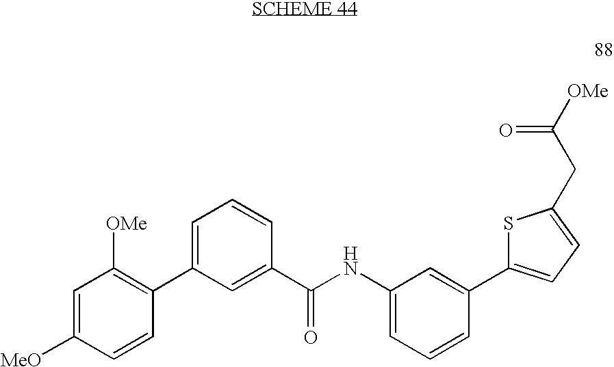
C1=C([MeO])C=CC(C2=CC=CC(C(NC3=CC=CC(C4=CC=C(CC([OMe])=O)S4)=C3)=O)=C2)=C1[OMe]
